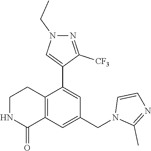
N1C(=O)C2=C(CC1)C(C1=CN(CC)N=C1[CF3])=CC(CN1C(C)=NC=C1)=C2
